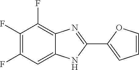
C1(F)=C(F)C=C2C(=C1F)N=C(C1=CC=CO1)N2
